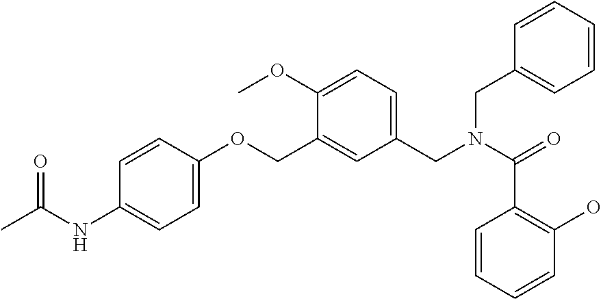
C1(NC(C)=O)=CC=C(OCC2=CC(CN(C(=O)C3=C(O)C=CC=C3)CC3=CC=CC=C3)=CC=C2OC)C=C1
